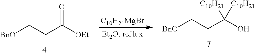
[C10H21MgBr].[BnO]CCC(O)([C10H21])[C10H21].[BnO]CCC([OEt])=O
